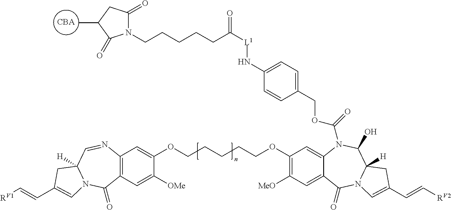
[CBA].C1(OCCCCCOC2=CC3=C(C=C2[OMe])C(=O)N2C([H])(C=N3)CC(C=C[RV1])=C2)=C([MeO])C=C2C(=C1)N(C(=O)OCC1=CC=C(N[L1]C(=O)CCCCCN3C(=O)CC(C)C3=O)C=C1)C(O)C1([H])N(C2=O)C=C(C=C[RV2])C1
